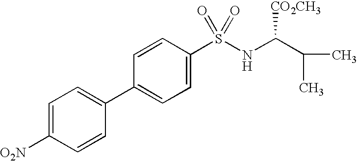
C1(C2=CC=C(S(=O)(=O)NC(C(C)C)[CO2CH3])C=C2)=CC=C([O2N])C=C1
